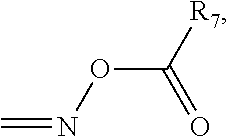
O(N=C)C([R7])=O
